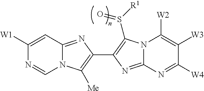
N12C(=NC(C3=C(S([R1])=O)N4C(=N3)N=C([W4])C([W3])=C4[W2])=C1[Me])C=C([W1])N=C2
